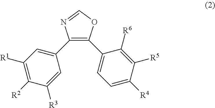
C1(C2=C(C3=CC=C([R4])C([R5])=C3[R6])OC=N2)=CC([R1])=C([R2])C([R3])=C1
